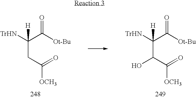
[TrHN]C(C([Ot-Bu])=O)(C(C(=O)[OCH3])O)[H].[TrHN]C(C([Ot-Bu])=O)(CC(=O)[OCH3])[H]
